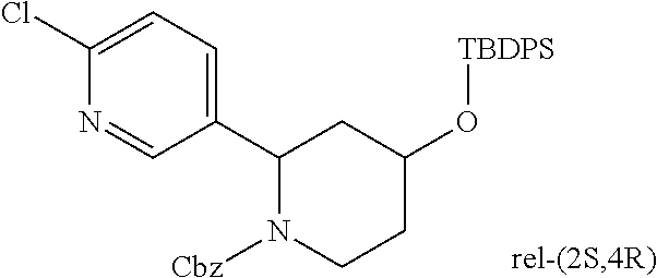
C1(C2CC(O[TBDPS])CCN2[Cbz])=CC=C(Cl)N=C1
